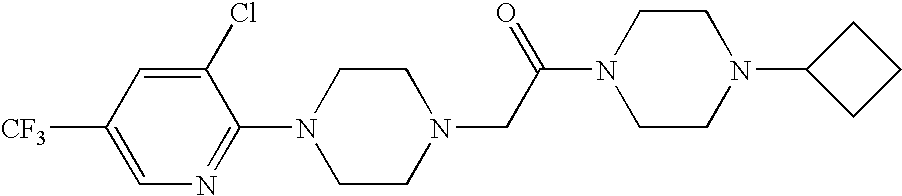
N1(CC(N2CCN(C3CCC3)CC2)=O)CCN(C2=NC=C([CF3])C=C2Cl)CC1
